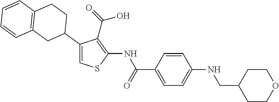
C1(C2CC3=C(CC2)C=CC=C3)=CSC(NC(C2=CC=C(NCC3CCOCC3)C=C2)=O)=C1C(=O)O
